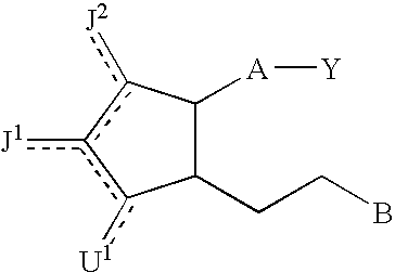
C1(CCB)C([A][Y])c([J2])c([J1])c1[U1]
